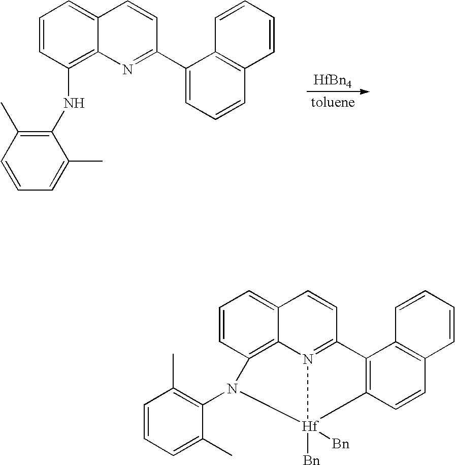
[HfBn4].C1=CC(NC2=C(C)C=CC=C2C)=C2C(=C1)C=CC(C1=CC=CC3=C1C=CC=C3)=N2.C1=CC2=C3C(=C1)C=CC1=N3[Hf]([Bn])([Bn])(N2C2=C(C)C=CC=C2C)C2=C1C1=C(C=C2)C=CC=C1
